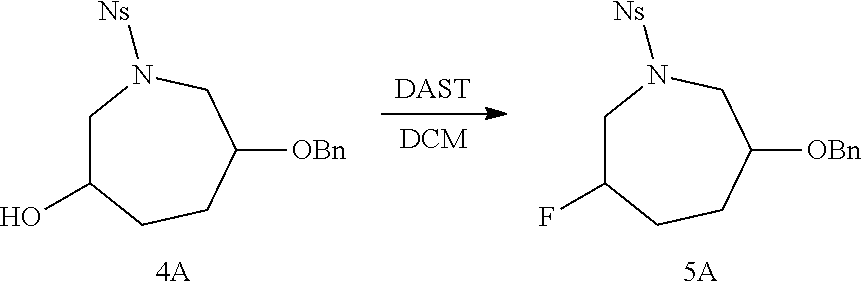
C1C(O)CCC([OBn])CN1[Ns].C1C(F)CCC([OBn])CN1[Ns].[DAST].[DCM]
